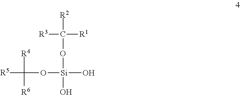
[R2]C(O[Si](O)(OC([R5])([R4])[R6])O)([R1])[R3]
